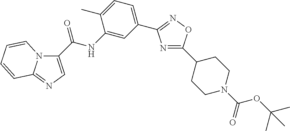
N1=C(C2CCN(C(OC(C)(C)C)=O)CC2)ON=C1C1=CC=C(C)C(NC(=O)C2=CN=C3N2C=CC=C3)=C1
